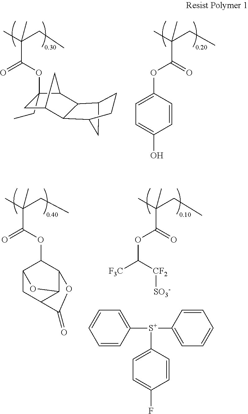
C1(CC)(OC(C(CC)(C)C)=O)CC2C3C(C1C2)C1CCC3C1.C(CC)(C)(C(=O)OC1=CC=C(O)C=C1)C.C(CC)(C)(C(OC1C2CC3C(C1OC3=O)O2)=O)C.C(CC)(C)(C(=O)OC([F3C])[CF2][SO3-])C.C1=CC=CC([S+](C2=CC=CC=C2)C2=CC=C(F)C=C2)=C1
